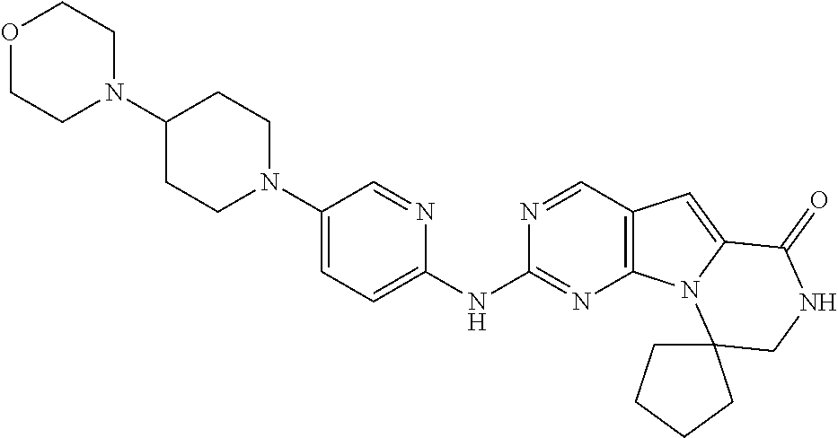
C1=C(N2CCC(N3CCOCC3)CC2)C=NC(NC2=NC3=C(C=N2)C=C2N3C3(CNC2=O)CCCC3)=C1
